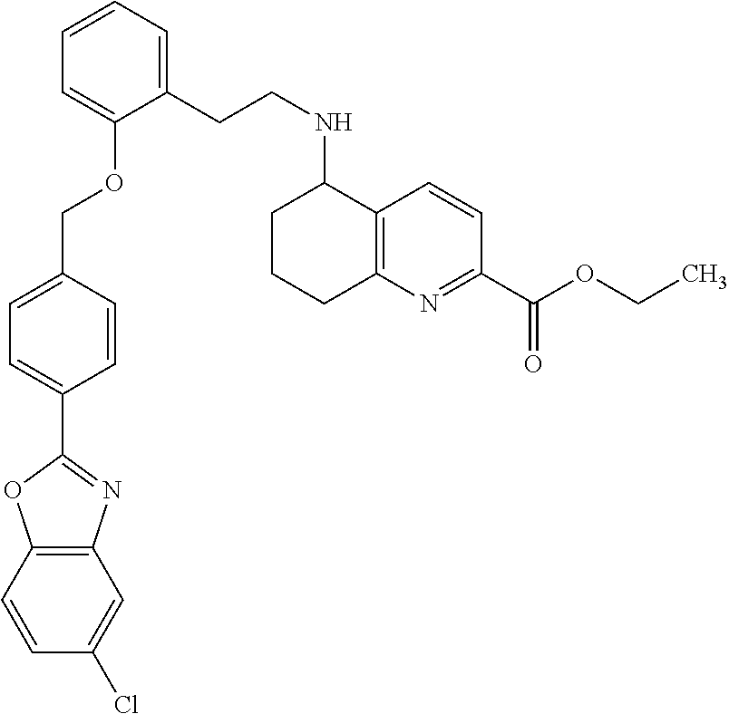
C1=CC2=C(C=C1Cl)N=C(C1=CC=C(COC3=CC=CC=C3CCNC3CCCC4=C3C=CC(C(OCC)=O)=N4)C=C1)O2
